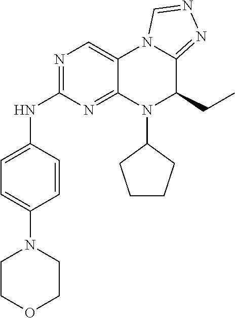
N1=C(NC2=CC=C(N3CCOCC3)C=C2)N=C2C(=C1)N1C(=NN=C1)C(CC)N2C1CCCC1
